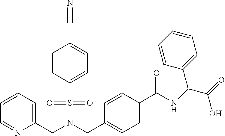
C1=CC=C(CN(S(=O)(=O)C2=CC=C(C#N)C=C2)CC2=CC=C(C(=O)NC(C(=O)O)C3=CC=CC=C3)C=C2)N=C1
